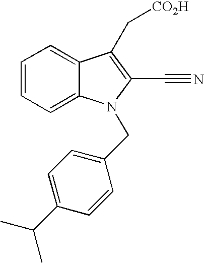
C1=CC=C2C(=C1)N(CC1=CC=C(C(C)C)C=C1)C(C#N)=C2C[CO2H]
